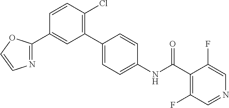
C1=CC(Cl)=C(C2=CC=C(NC(C3=C(F)C=NC=C3F)=O)C=C2)C=C1C1=NC=CO1
